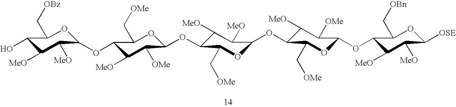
O(C1C([MeO])C([MeO])C([OSE])OC1C[OBn])C1OC(C[OMe])C(OC2OC(C[OMe])C(OC3C([OMe])C([MeO])C(OC4C([MeO])C([MeO])C(O)C(C[OBz])O4)C(C[OMe])O3)C([MeO])C2[MeO])C([MeO])C1[OMe]
